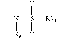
CN(S([R11])(=O)=O)[R9]
